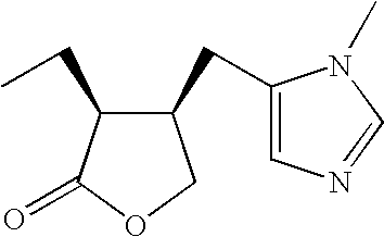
C1(CC2=CN=CN2C)C(CC)C(=O)OC1
